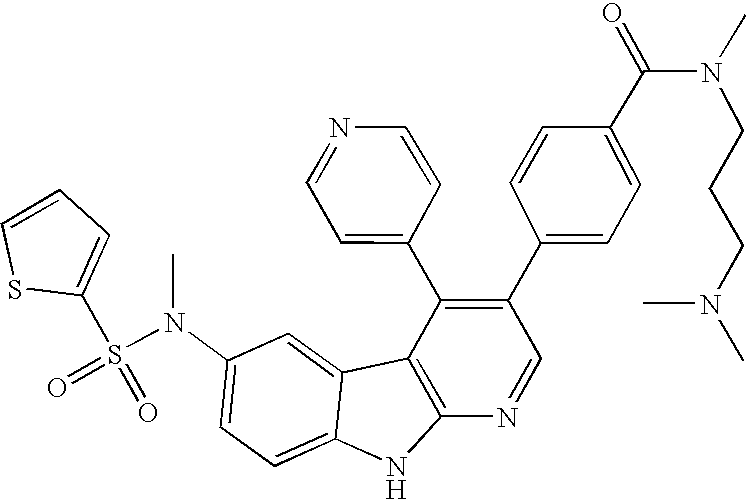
N(C1=CC=C2C(=C1)C1=C(N2)N=CC(C2=CC=C(C(N(CCCN(C)C)C)=O)C=C2)=C1C1=CC=NC=C1)(S(=O)(=O)C1=CC=CS1)C
